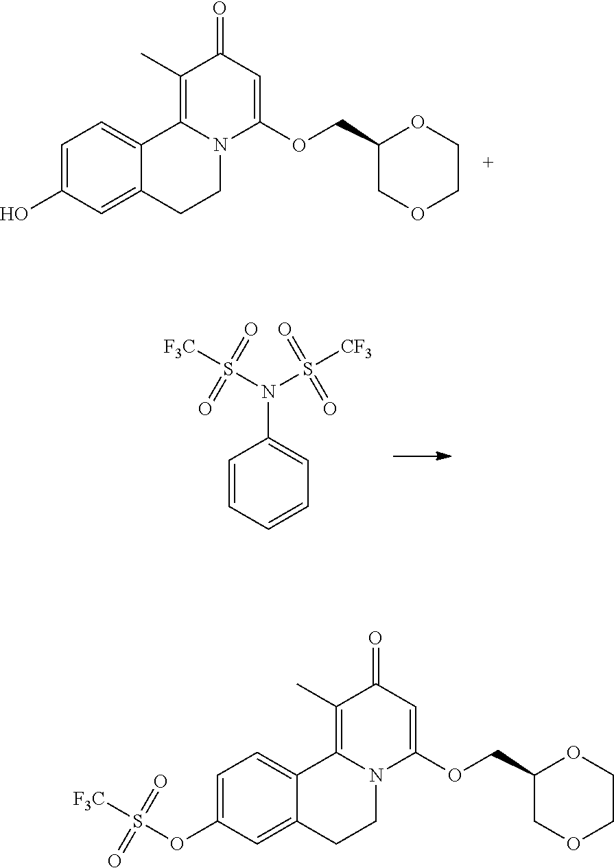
C1=C(O)C=C2C(=C1)C1=C(C)C(=O)C=C(OCC3COCCO3)N1CC2.C1=CC=CC=C1N(S([CF3])(=O)=O)S([F3C])(=O)=O.C1=C(OS([F3C])(=O)=O)C=C2C(=C1)C1=C(C)C(=O)C=C(OCC3COCCO3)N1CC2
